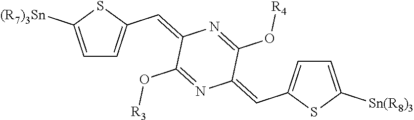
C1=C([(R7)3Sn])SC(C=C2C(O[R3])=NC(=CC3=CC=C([Sn(R8)3])S3)C(O[R4])=N2)=C1
